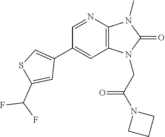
C1(C2=CSC(C(F)F)=C2)=CC2=C(N=C1)N(C)C(=O)N2CC(N1CCC1)=O
